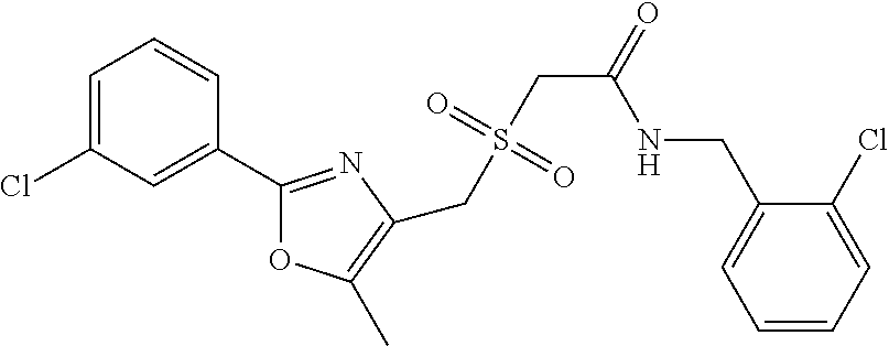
C1=C(Cl)C=C(C2=NC(CS(CC(=O)NCC3=CC=CC=C3Cl)(=O)=O)=C(C)O2)C=C1
